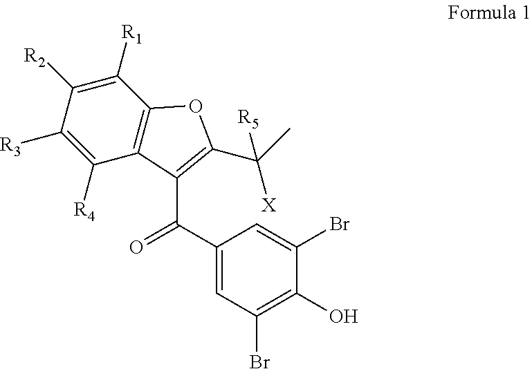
C1(C(=O)C2=C(C([X])(C)[R5])OC3=C2C([R4])=C([R3])C([R2])=C3[R1])=CC(Br)=C(O)C(Br)=C1
